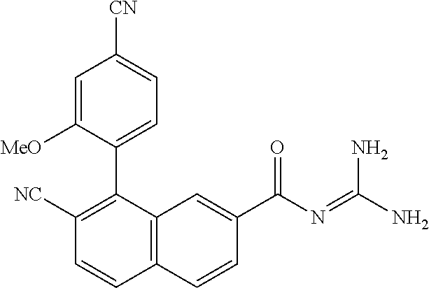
C1([NC])=C(C2=CC=C([CN])C=C2[MeO])C2=C(C=C1)C=CC(C(N=C(N)N)=O)=C2
